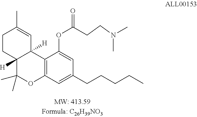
C12([H])C(C)(C)OC3=C(C1([H])C=C(C)CC2)C(OC(=O)CCN(C)C)=CC(CCCCC)=C3
